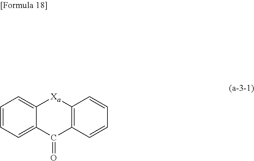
C1=CC=C2C(=C1)[Xa]C1=C(C2=O)C=CC=C1
